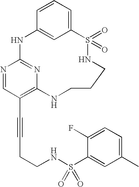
C1=CC=C2C=C1NC1=NC(=C(C#CCCNS(C3=CC(C)=CC=C3F)(=O)=O)C=N1)NCCCNS2(=O)=O
